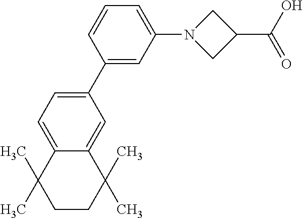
C12=CC=C(C3=CC(N4CC(C(O)=O)C4)=CC=C3)C=C1C(C)(C)CCC2(C)C
